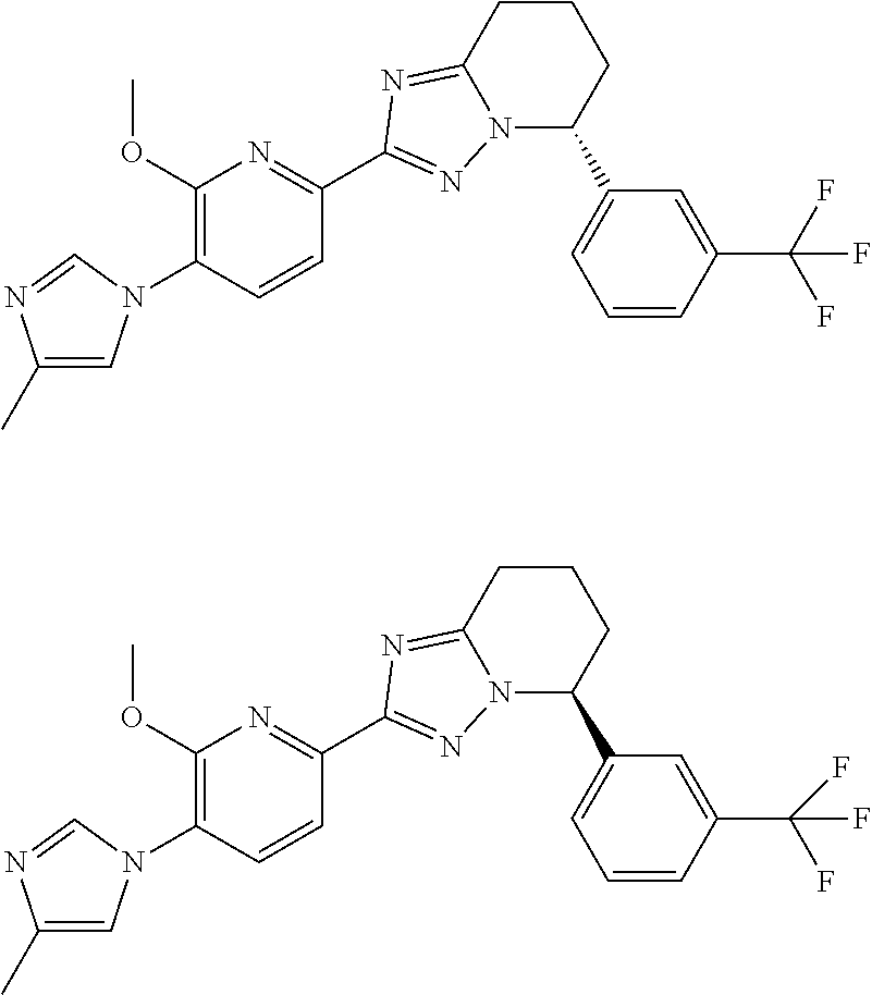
N12C(C3=CC=CC(C(F)(F)F)=C3)CCCC1=NC(C1=NC(OC)=C(N3C=C(C)N=C3)C=C1)=N2.N12C(C3=CC=CC(C(F)(F)F)=C3)CCCC1=NC(C1=NC(OC)=C(N3C=C(C)N=C3)C=C1)=N2
